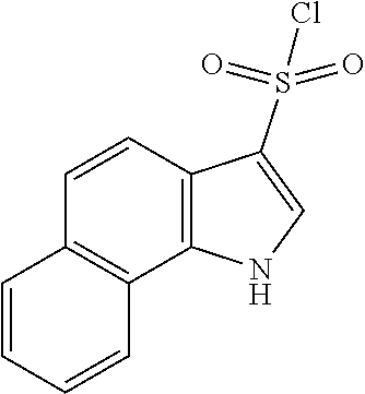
C1=CC=CC2=C1C=CC1=C2NC=C1S(=O)(=O)Cl
